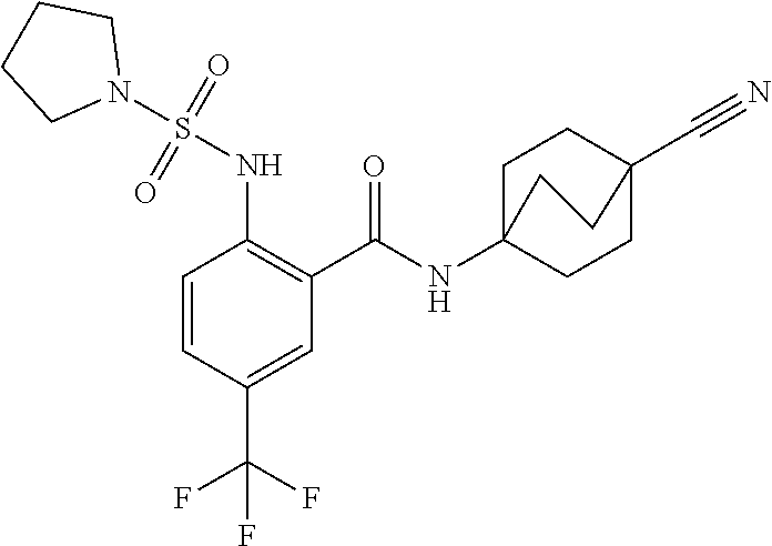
C1=CC(C(F)(F)F)=CC(C(=O)NC23CCC(C#N)(CC2)CC3)=C1NS(N1CCCC1)(=O)=O
